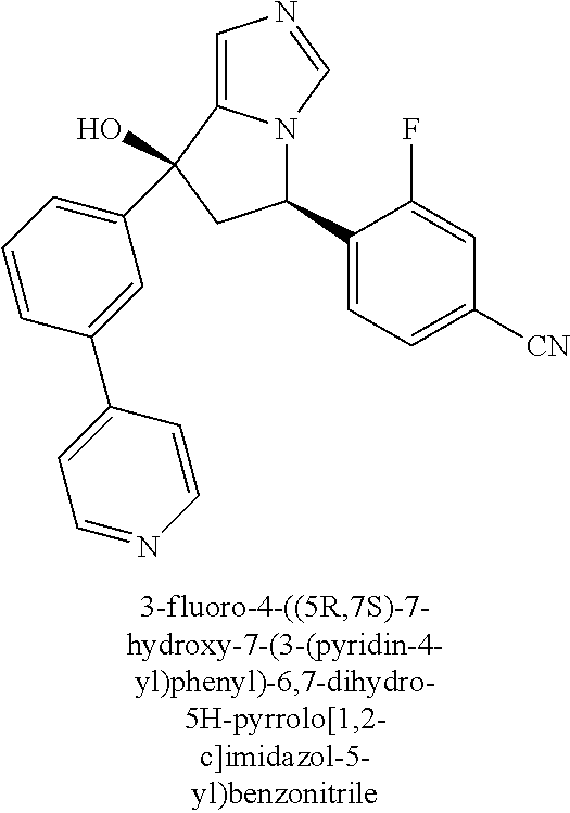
C1=C2N(C=N1)C(C1=CC=C([CN])C=C1F)CC2(O)C1=CC=CC(C2=CC=NC=C2)=C1
